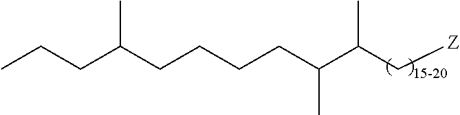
C(C(CCCCC(C(C[Z])C)C)C)CC
